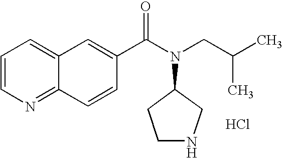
C12=CC=CN=C1C=CC(C(N(CC(C)C)C1CCNC1)=O)=C2.Cl
